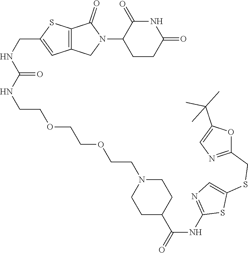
C1CC(=O)NC(=O)C1N1C(=O)C2=C(C1)C=C(CNC(NCCOCCOCCN1CCC(C(NC3=NC=C(SCC4=NC=C(C(C)(C)C)O4)S3)=O)CC1)=O)S2
